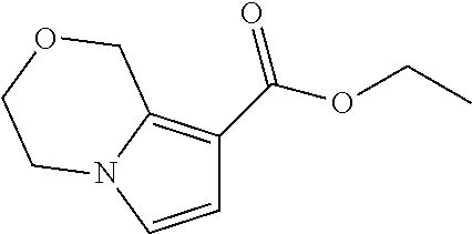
C1=CN2C(=C1C(OCC)=O)COCC2
